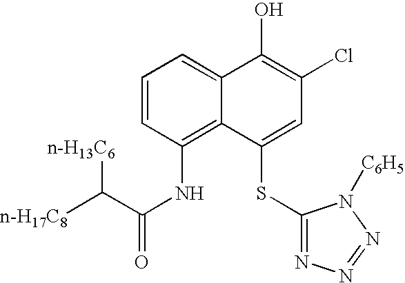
C1=CC(NC(=O)C([n-H17C8])[n-H13C6])=C2C(=C1)C(O)=C(Cl)C=C2SC1=NN=NN1[C6H5]
